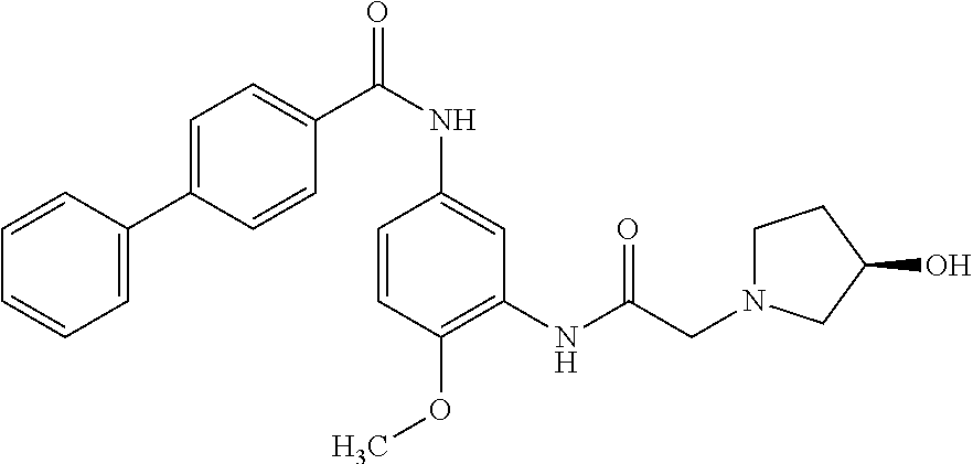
C1=CC(C2=CC=C(C(NC3=CC(NC(CN4CCC(O)C4)=O)=C(OC)C=C3)=O)C=C2)=CC=C1
